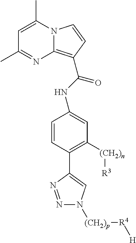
C1=C(C)N2C(=C(C(NC3=CC([(CH2)n][R3])=C(C4=CN([(CH2)p][R4][H])N=N4)C=C3)=O)C=C2)N=C1C
